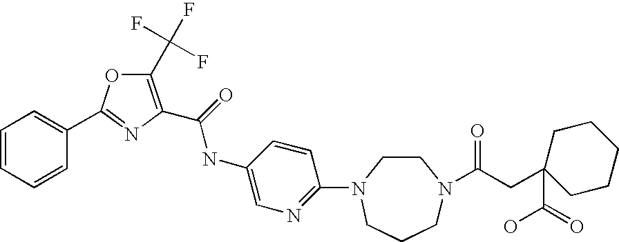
C1=CC=CC(C2=NC(C(=O)NC3=CN=C(N4CCN(C(CC5(C(=O)O)CCCCC5)=O)CCC4)C=C3)=C(C(F)(F)F)O2)=C1
